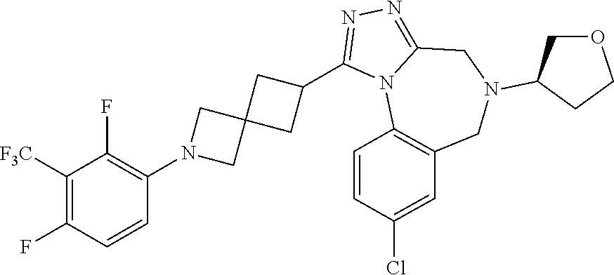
C1([F3C])=C(F)C=CC(N2CC3(C2)CC(C2=NN=C4N2C2=C(CN(C5COCC5)C4)C=C(Cl)C=C2)C3)=C1F
